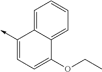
C1(->C)=CC=C(OCC)C2=CC=CC=C12
